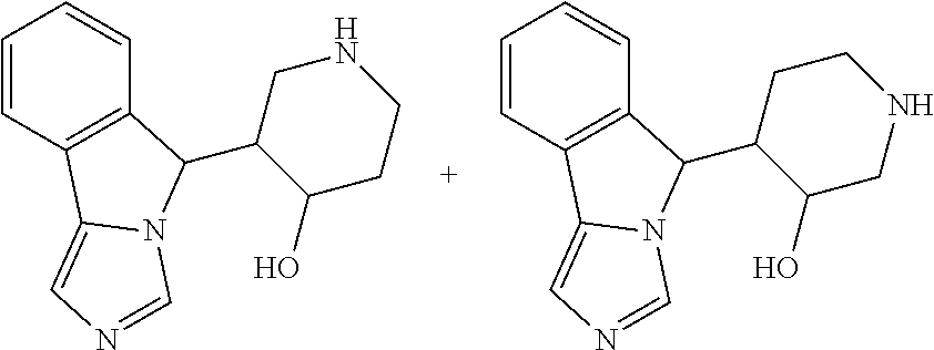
C1=CC2=C(C=C1)C(C1C(O)CCNC1)N1C2=CN=C1.C1=CC2=C(C=C1)C(C1C(O)CNCC1)N1C2=CN=C1
